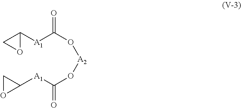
C1C([A1]C(O[A2]OC([A1]C2CO2)=O)=O)O1
